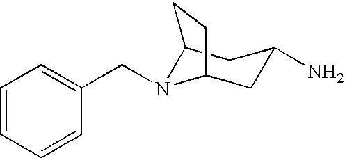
C1=CC=CC(CN2C3CC(N)CC2CC3)=C1
